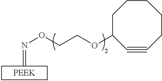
C=NOCCOC1CCCCCC#C1
